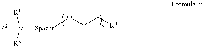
[R2][Si]([R1])([R3])[Spacer]OCC[R4]
